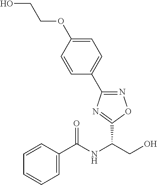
C1(C2=NOC(C(NC(C3=CC=CC=C3)=O)CO)=N2)=CC=C(OCCO)C=C1
